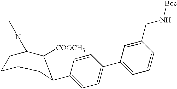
C1C2N(C)C(C([COOCH3])C(C3=CC=C(C4=CC=CC(CN[Boc])=C4)C=C3)C2)C1
